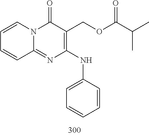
C1=CC=CC2=NC(NC3=CC=CC=C3)=C(COC(C(C)C)=O)C(=O)N12
